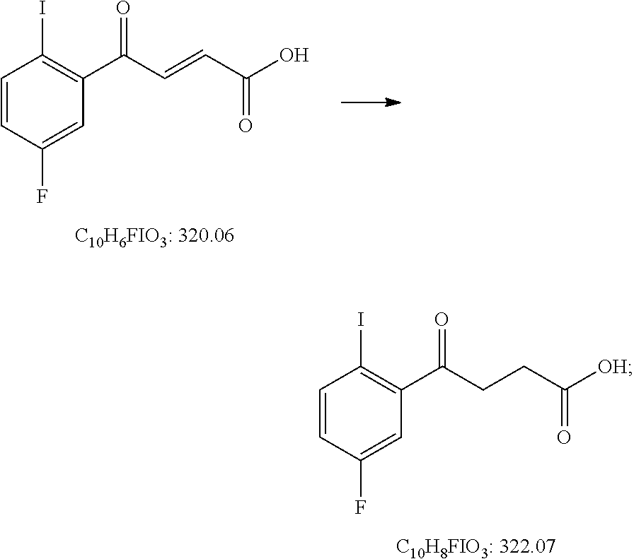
C1=CC(F)=CC(C(CCC([OH])=O)=O)=C1I.C1=CC(F)=CC(C(C=CC(O)=O)=O)=C1I
